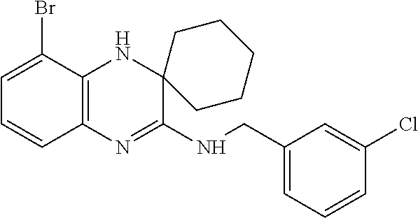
C1=C(Br)C2=C(C=C1)N=C(NCC1=CC=CC(Cl)=C1)C1(N2)CCCCC1
